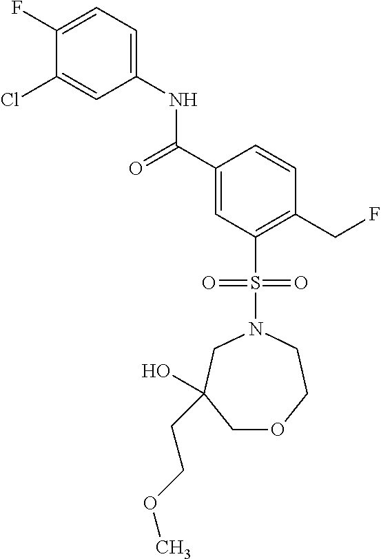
C(C1=CC(S(N2CCOCC(O)(CCOC)C2)(=O)=O)=C(CF)C=C1)(=O)NC1=CC=C(F)C(Cl)=C1
